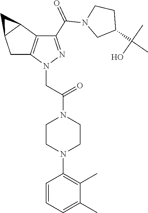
C(=O)(N1CC(C(C)(O)C)CC1)C1=NN(CC(=O)N2CCN(C3=C(C)C(C)=CC=C3)CC2)C2=C1C1C(C2)C1
